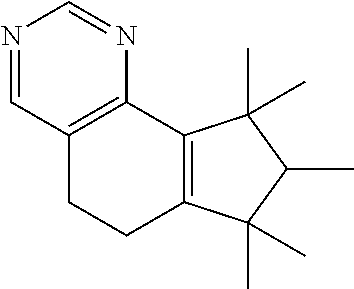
C12=C(C3=C(CC1)C(C)(C)C(C)C3(C)C)N=CN=C2
